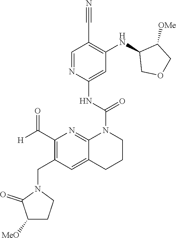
C1=NC(NC(=O)N2CCCC3=CC(CN4C(=O)C([MeO])CC4)=C(C([H])=O)N=C23)=CC(NC2COCC2[OMe])=C1C#N
